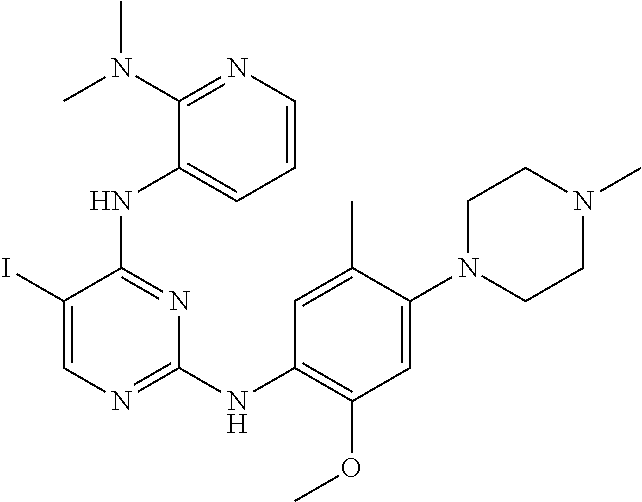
C1N(C2=CC(OC)=C(NC3=NC=C(I)C(NC4=CC=CN=C4N(C)C)=N3)C=C2C)CCN(C)C1
